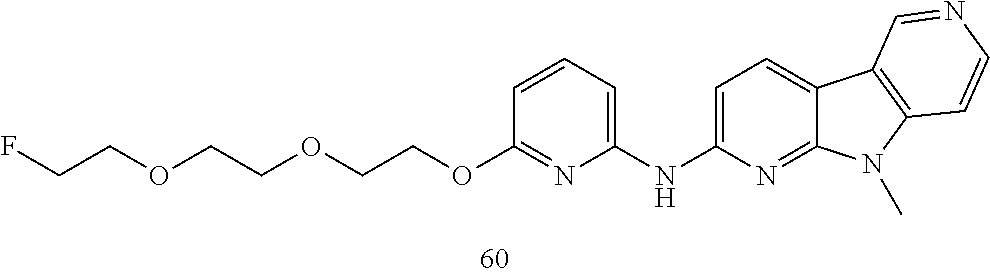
O(CCOC1=NC(NC2=CC=C3C(=N2)N(C)C2=C3C=NC=C2)=CC=C1)CCOCCF
